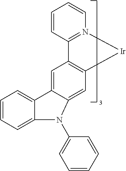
[Ir]1N2=C(C=CC=C2)C2=C1C=C1C(=C2)C2=CC=CC=C2N1C1=CC=CC=C1
